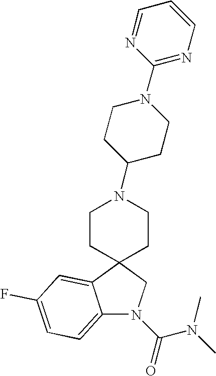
C12(CCN(C3CCN(C4=NC=CC=N4)CC3)CC1)CN(C(=O)N(C)C)C1=CC=C(F)C=C21
